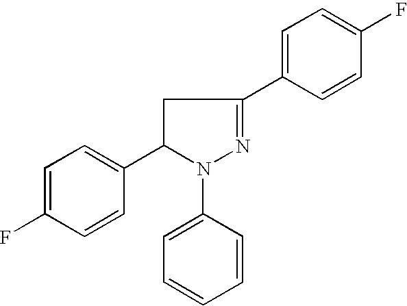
C1=C(F)C=CC(C2N(C3=CC=CC=C3)N=C(C3=CC=C(F)C=C3)C2)=C1
